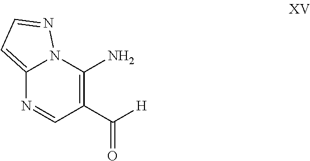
C12=CC=NN1C(N)=C(C([H])=O)C=N2
